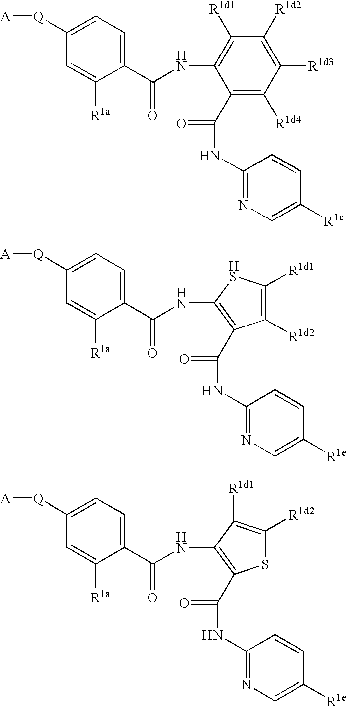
C1(C(NC2=C([R1d1])C([R1d2])=C([R1d3])C([R1d4])=C2C(NC2=NC=C([R1e])C=C2)=O)=O)=CC=C([Q][A])C=C1[R1a].C1(C(NC2=C(C(NC3=NC=C([R1e])C=C3)=O)C([R1d2])=C([R1d1])S2)=O)=CC=C([Q][A])C=C1[R1a].C1(C(NC2=C(C(NC3=NC=C([R1e])C=C3)=O)SC([R1d2])=C2[R1d1])=O)=CC=C([Q][A])C=C1[R1a]
